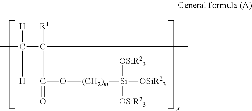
C(C)(C(C)([R1])C(=O)O[(CH2)m][Si]([OSiR23])([OSiR23])[OSiR23])([H])[H]
